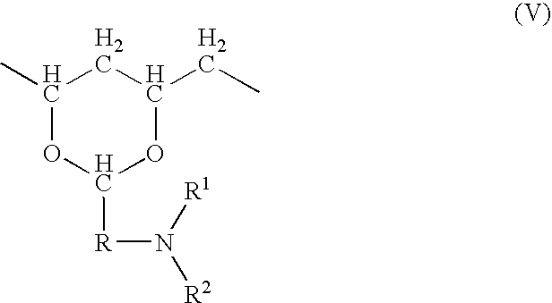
C1(C)OC([R]N([R2])[R1])OC(CC)C1
